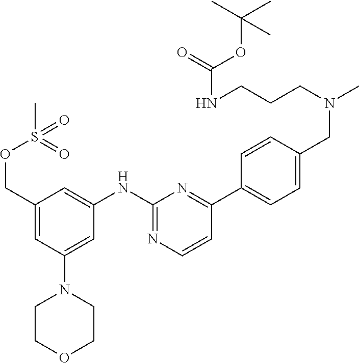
C1(COS(C)(=O)=O)=CC(N2CCOCC2)=CC(NC2=NC=CC(C3=CC=C(CN(C)CCCNC(=O)OC(C)(C)C)C=C3)=N2)=C1
